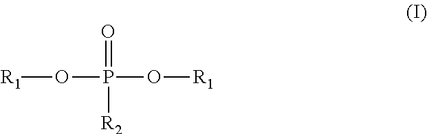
[R1]OP(=O)(O[R1])[R2]
